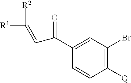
C1([Q])=C(Br)C=C(C(=O)C=C([R1])[R2])C=C1
